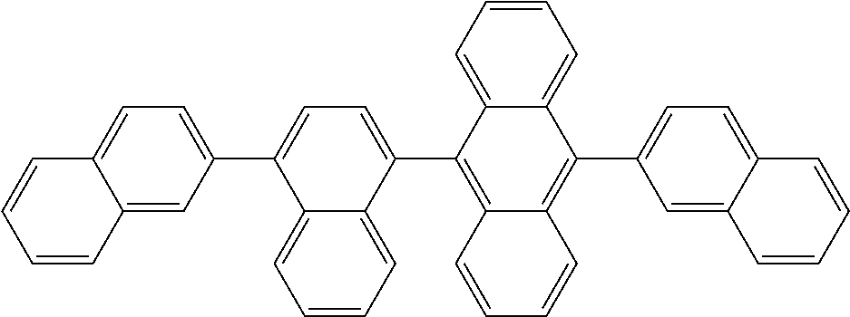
C12=CC=CC=C1C(C1=C3C(=C(C4=CC=C5C(=C4)C=CC=C5)C4=CC=CC=C14)C=CC=C3)=CC=C2C1=CC=C2C(=C1)C=CC=C2
